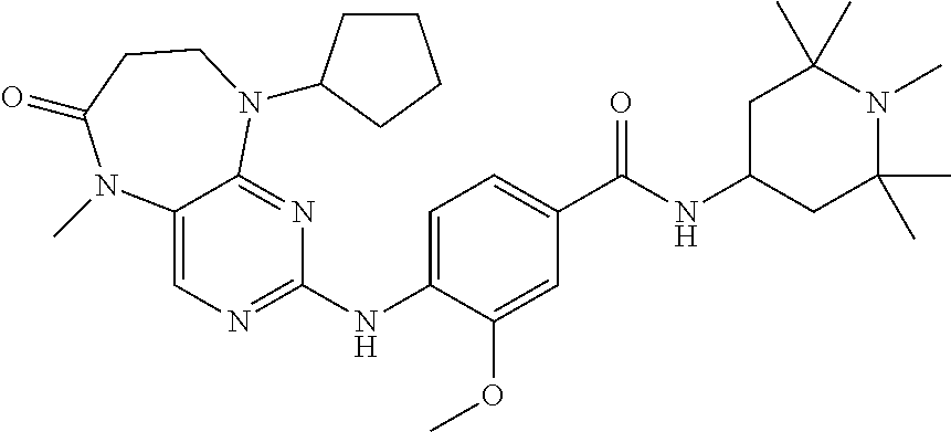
C1(NC2=CC=C(C(NC3CC(C)(C)N(C)C(C)(C)C3)=O)C=C2OC)=NC=C2C(=N1)N(C1CCCC1)CCC(=O)N2C
